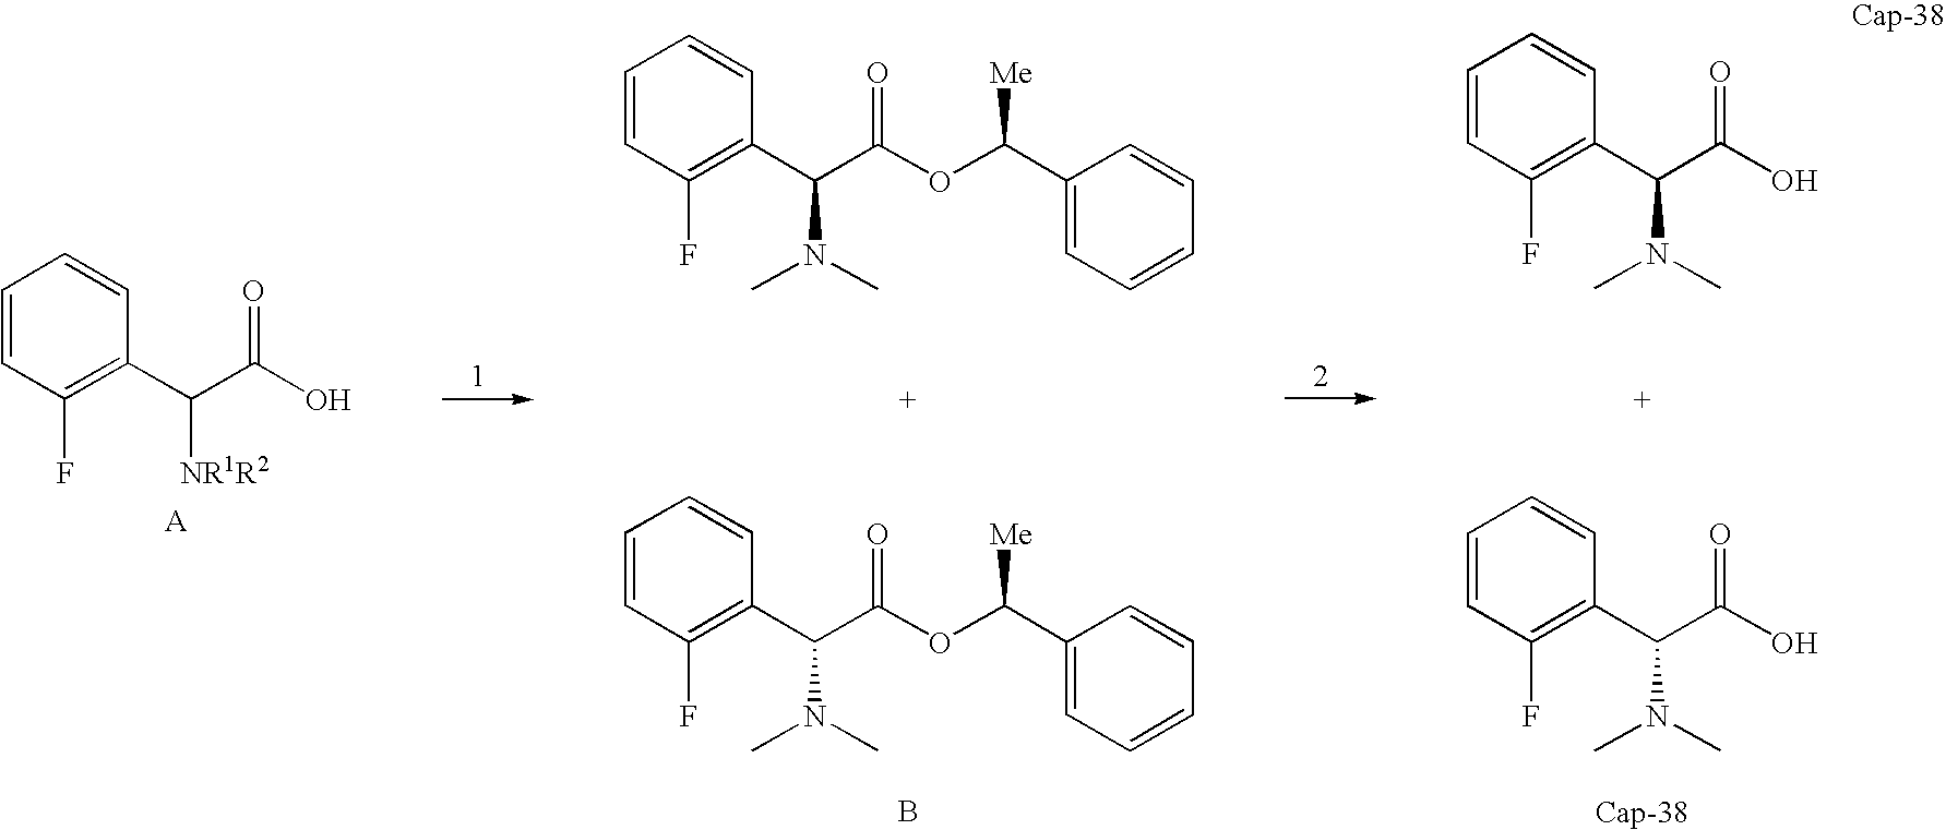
C1=CC(F)=C(C(C(OC(C2=CC=CC=C2)[Me])=O)N(C)C)C=C1.C1=CC(F)=C(C(C(OC(C2=CC=CC=C2)[Me])=O)N(C)C)C=C1.B.C1=CC(F)=C(C(C(O)=O)N(C)C)C=C1.C1=CC(F)=C(C(C(O)=O)N(C)C)C=C1.C1=CC(F)=C(C(C(O)=O)[NR1R2])C=C1
